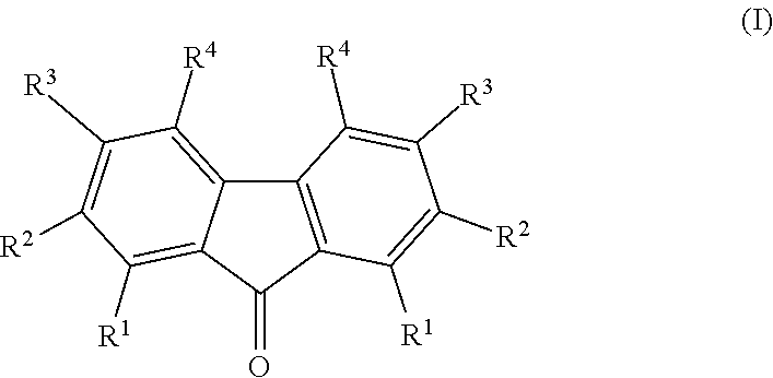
C1([R4])=C2C3=C(C([R1])=C([R2])C([R3])=C3[R4])C(=O)C2=C([R1])C([R2])=C1[R3]
